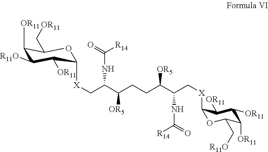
C1([OR11])C([R11O])C([OR11])C([X]CC(C(CCC(C(C[X]C2OC(C[R11O])C([OR11])C([OR11])C2[OR11])NC(=O)[R14])[OR5])[OR5])NC([R14])=O)OC1C[OR11]
